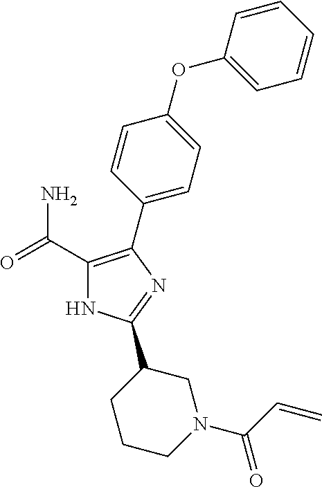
C1(C(=O)N)=C(C2=CC=C(OC3=CC=CC=C3)C=C2)N=C(C2CCCN(C(C=C)=O)C2)N1
